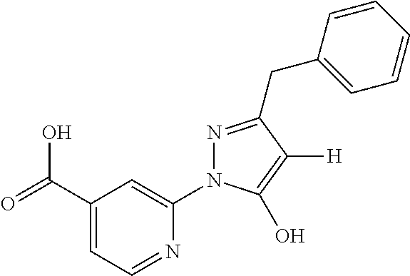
C1(C(=O)O)=CC=NC(N2N=C(CC3=CC=CC=C3)C([H])=C2O)=C1
